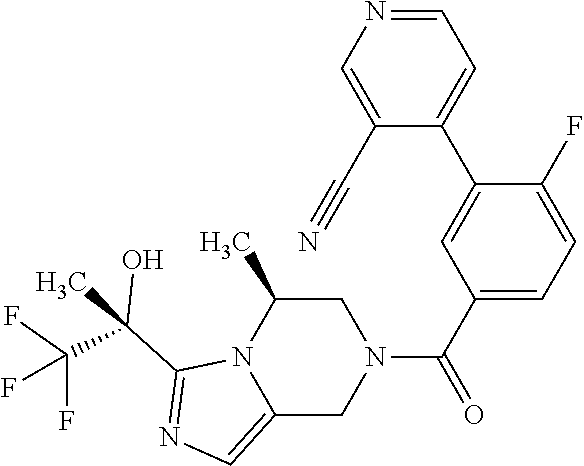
C12=CN=C(C(C)(C(F)(F)F)O)N1C(C)CN(C(C1=CC=C(F)C(C3=CC=NC=C3C#N)=C1)=O)C2
